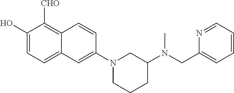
C1(O)=CC=C2C(=C1[CHO])C=CC(N1CCCC(N(CC3=CC=CC=N3)C)C1)=C2
